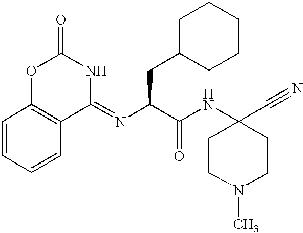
C1=CC=CC2=C1OC(=O)NC2=NC(CC1CCCCC1)C(NC1(C#N)CCN(C)CC1)=O
